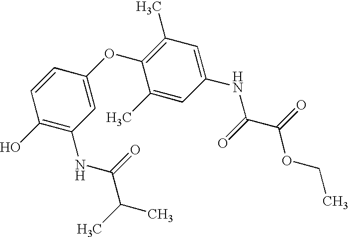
C1(O)=C(NC(=O)C(C)C)C=C(OC2=C(C)C=C(NC(=O)C(=O)OCC)C=C2C)C=C1
